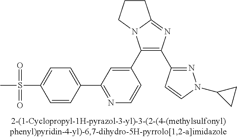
C1(C2=CC(C3=CC=C(S(C)(=O)=O)C=C3)=NC=C2)=C(C2=NN(C3CC3)C=C2)N=C2N1CCC2
